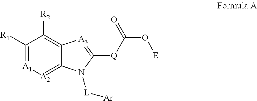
C1([R1])=[A1][A2]=C2C(=C1[R2])[A3]=C([Q]C(O[E])=O)N2[L][Ar]
